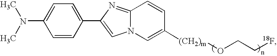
C(C[18F])O[(CH2)m]C1=CN2C=C(C3=CC=C(N(C)C)C=C3)N=C2C=C1
